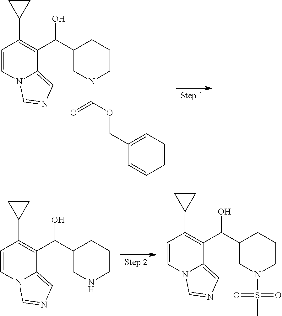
N12C(=CN=C1)C(C(C1CCCN(C(OCC3=CC=CC=C3)=O)C1)O)=C(C1CC1)C=C2.N12C(=CN=C1)C(C(C1CCCNC1)O)=C(C1CC1)C=C2.N12C(=CN=C1)C(C(C1CCCN(S(C)(=O)=O)C1)O)=C(C1CC1)C=C2
